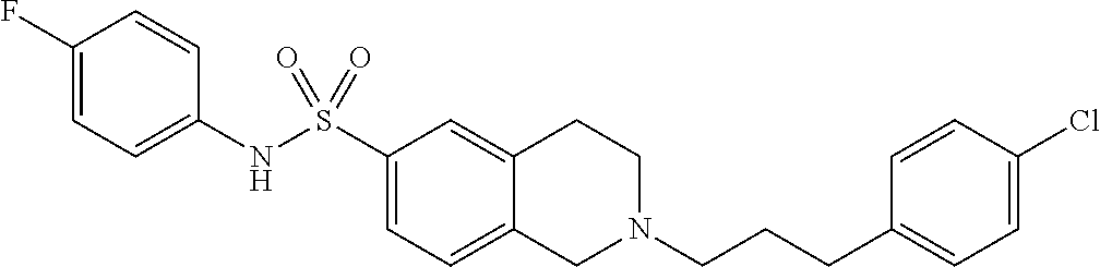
C1(F)=CC=C(NS(C2=CC=C3C(=C2)CCN(CCCC2=CC=C(Cl)C=C2)C3)(=O)=O)C=C1
